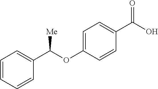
C1=CC=CC(C(OC2=CC=C(C(O)=O)C=C2)[Me])=C1
